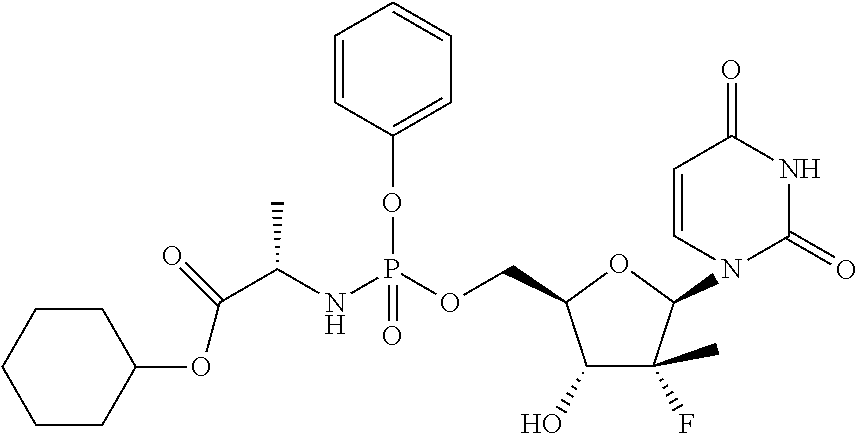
C1(O)C(C)(F)C(N2C(=O)NC(=O)C=C2)OC1COP(NC(C(=O)OC1CCCCC1)C)(OC1=CC=CC=C1)=O
